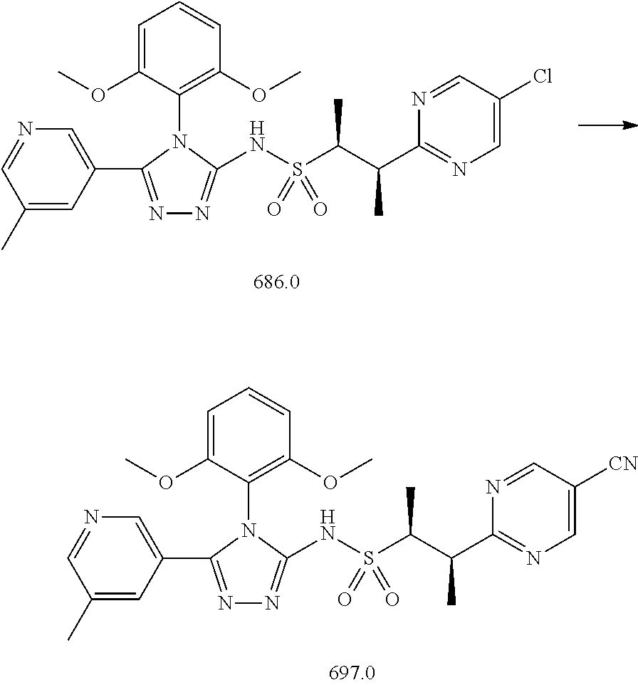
N1=C(C2=CN=CC(C)=C2)N(C2=C(OC)C=CC=C2OC)C(NS(C(C(C2=NC=C([CN])C=N2)C)C)(=O)=O)=N1.N1=C(C2=CN=CC(C)=C2)N(C2=C(OC)C=CC=C2OC)C(NS(C(C(C2=NC=C(Cl)C=N2)C)C)(=O)=O)=N1
